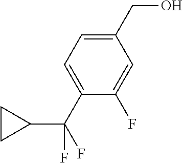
C1(CO)=CC=C(C(C2CC2)(F)F)C(F)=C1
